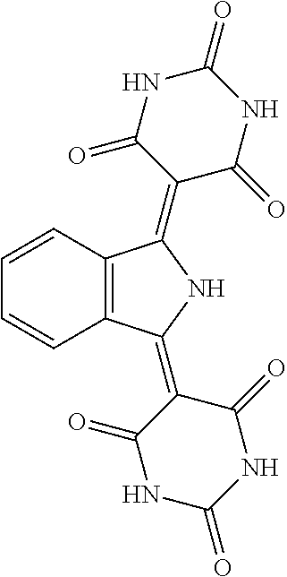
C1=CC2=C(C=C1)C(=C1C(=O)NC(=O)NC1=O)NC2=C1C(=O)NC(=O)NC1=O
